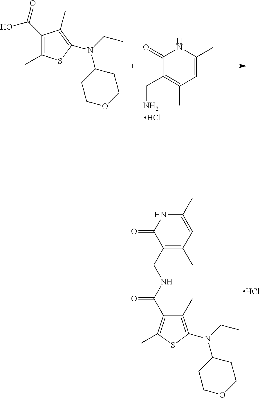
C1(=O)C(CN)=C(C)C=C(C)N1.Cl.C1(C(=O)O)=C(C)SC(N(CC)C2CCOCC2)=C1C.C1(CNC(=O)C2=C(C)SC(N(CC)C3CCOCC3)=C2C)=C(C)C=C(C)NC1=O.Cl
